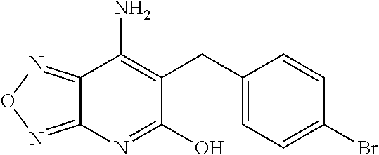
C1(CC2=C(N)C3=NON=C3N=C2O)=CC=C(Br)C=C1
